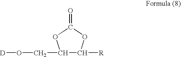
[D]OCC1C([R])OC(=O)O1
